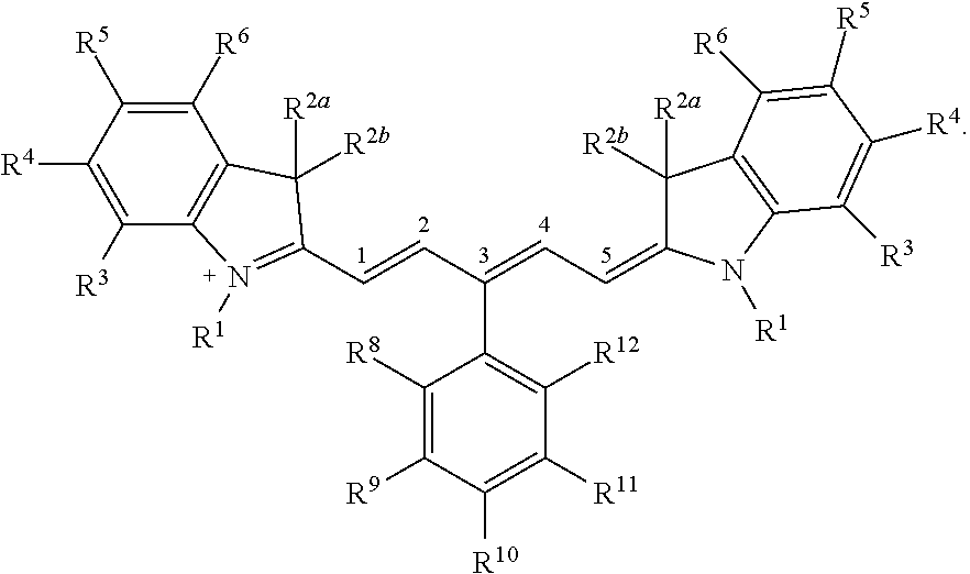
C1([R3])=C([R4])C([R5])=C([R6])C2=C1N([R1])=C(C=CC(=CC=C1C([R2a])([R2b])C3=C(N1[R1])C([R3])=C([R4])C([R5])=C3[R6])C1=C([R12])C([R11])=C([R10])C([R9])=C1[R8])C2([R2a])[R2b]
